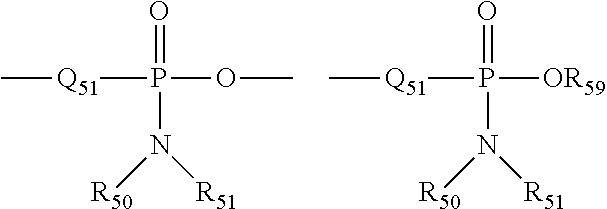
[Q51](P(OC)(N([R50])[R51])=O)C.[Q51](P([OR59])(N([R50])[R51])=O)C
